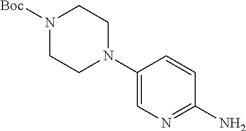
C1(N2CCN([Boc])CC2)=CN=C(N)C=C1
